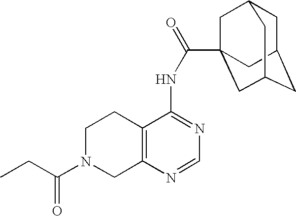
C1N(C(=O)CC)CC2=C(C1)C(NC(=O)C13CC4CC(CC(C1)C4)C3)=NC=N2
